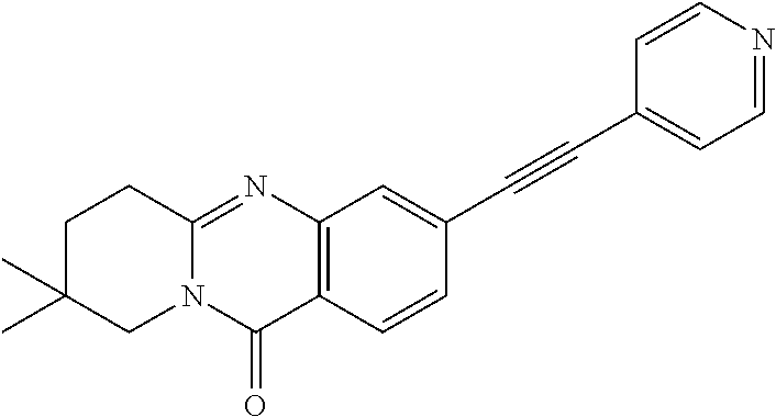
C12=NC3=C(C(=O)N1CC(C)(C)CC2)C=CC(C#CC1=CC=NC=C1)=C3
